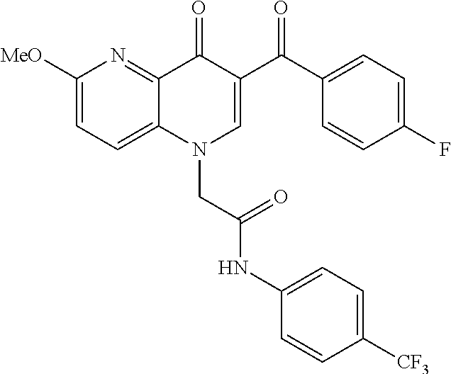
C1([MeO])=CC=C2C(=N1)C(=O)C(C(C1=CC=C(F)C=C1)=O)=CN2CC(NC1=CC=C([CF3])C=C1)=O
